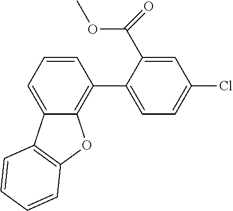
C1=CC=C2C(=C1C1=CC=C(Cl)C=C1C(OC)=O)OC1=C2C=CC=C1
